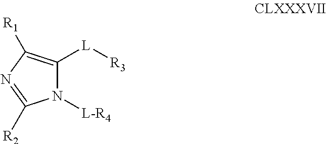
N1([L-R4])C([L][R3])=C([R1])N=C1[R2]
